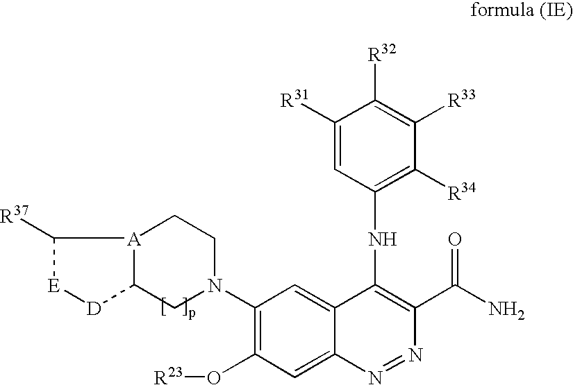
C1(N2CC[A]3C(C2)[D][E]C3[R37])=C(O[R23])C=C2C(=C1)C(NC1=C([R34])C([R33])=C([R32])C([R31])=C1)=C(C(N)=O)N=N2
